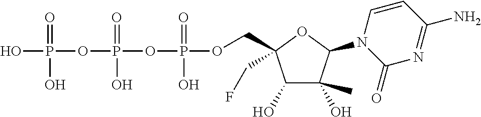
OP(=O)(OP(=O)(O)OP(=O)(O)OCC1(CF)C(O)C(O)(C)C(N2C(=O)N=C(N)C=C2)O1)O
